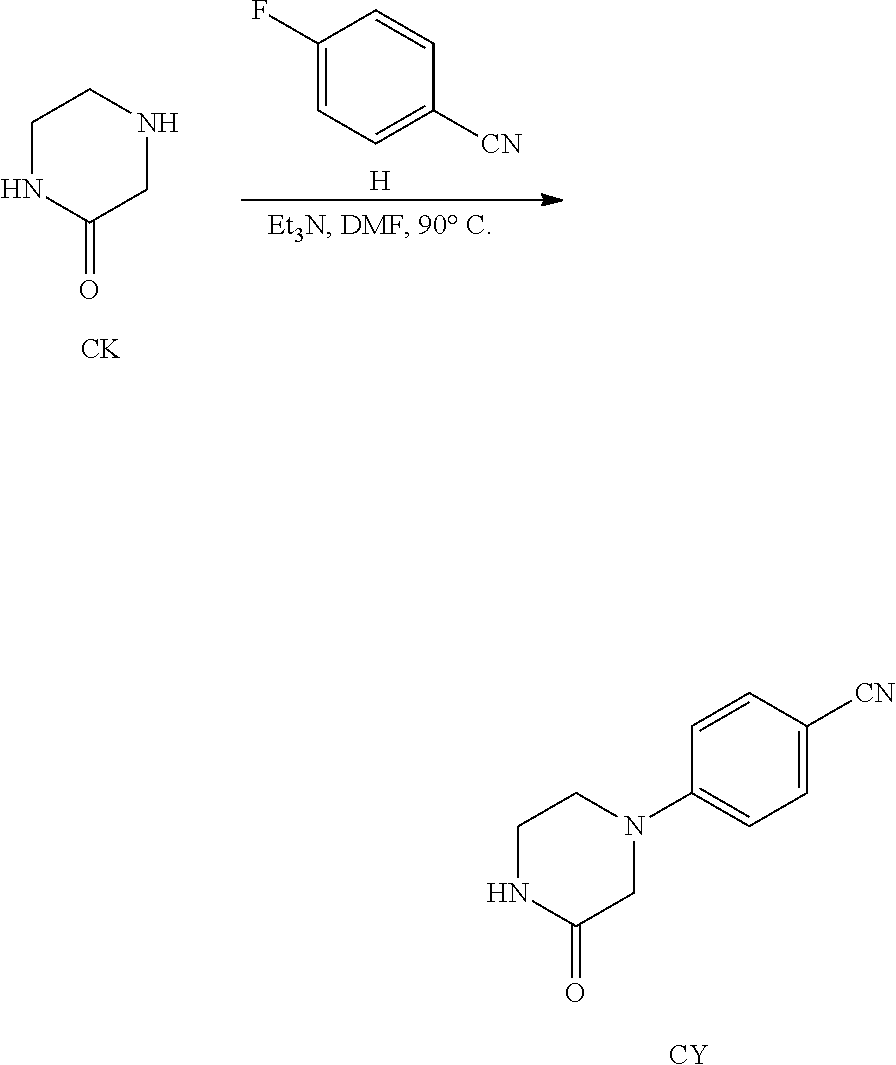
C1NC(=O)CNC1.[CK].[H].C1(F)=CC=C([CN])C=C1.N1CCN(C2=CC=C([CN])C=C2)CC1=O.[CY]
